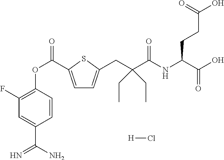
C1(F)=C(OC(=O)C2=CC=C(CC(C(NC(CCC(O)=O)C(=O)O)=O)(CC)CC)S2)C=CC(C(N)=N)=C1.[H]Cl
